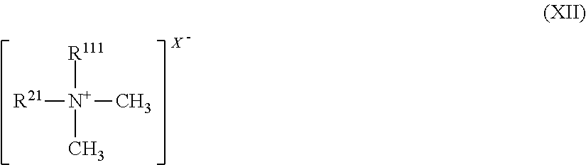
[R21][N+]([R111])(C)C.[X]
